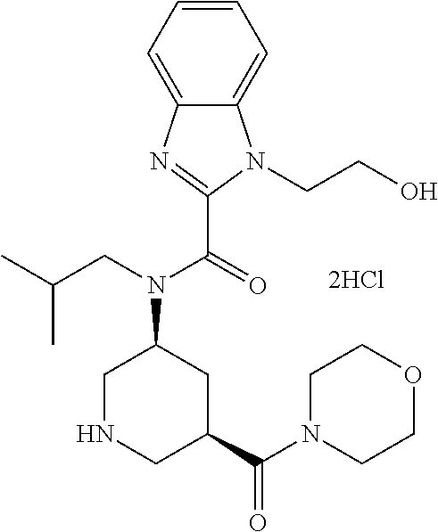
C12=CC=CC=C1N=C(C(=O)N(CC(C)C)C1CNCC(C(N3CCOCC3)=O)C1)N2CCO.[2HCl]
